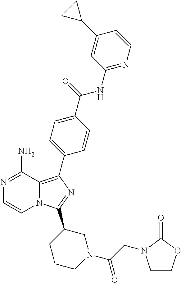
N1=C(N)C2=C(C3=CC=C(C(=O)NC4=NC=CC(C5CC5)=C4)C=C3)N=C(C3CCCN(C(CN4CCOC4=O)=O)C3)N2C=C1
